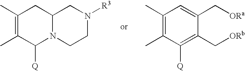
C1(C)=C(C)C([Q])N2C(C1)CN([R3])CC2.C1(C)=C(C)C([Q])=C(C[ORb])C(C[ORa])=C1
